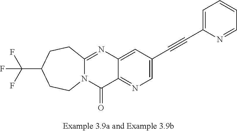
C12=NC3=CC(C#CC4=CC=CC=N4)=CN=C3C(=O)N1CCC(C(F)(F)F)CC2
